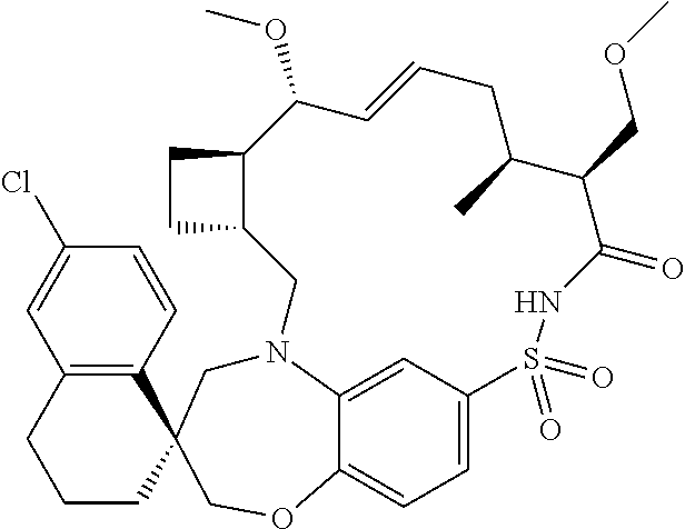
C12=C(C=CC(Cl)=C1)C1(CCC2)CN2C3=CC(=CC=C3OC1)S(=O)(=O)NC(=O)C(COC)C(C)CC=CC(OC)C1C(C2)CC1
